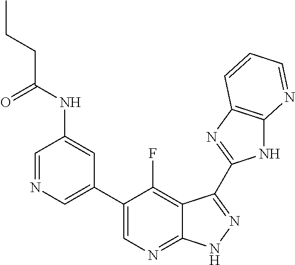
C1=NC=C(C2=CN=C3C(=C2F)C(C2=NC4=C(N2)N=CC=C4)=NN3)C=C1NC(CCC)=O
